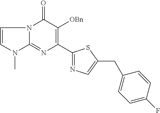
N1=C2N(C)C=CN2C(=O)C([OBn])=C1C1=NC=C(CC2=CC=C(F)C=C2)S1
